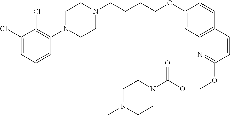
C1(Cl)=CC=CC(N2CCN(CCCCOC3=CC4=C(C=C3)C=CC(OCOC(N3CCN(C)CC3)=O)=N4)CC2)=C1Cl
